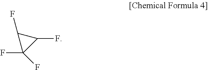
FC1(F)C(F)C1F
